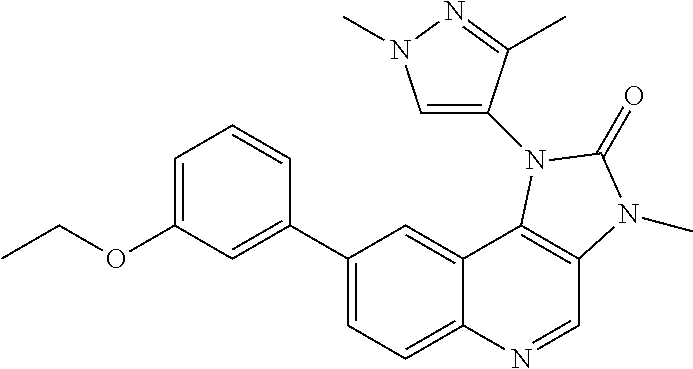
C1(C2=CC(OCC)=CC=C2)=CC=C2C(=C1)C1=C(C=N2)N(C)C(=O)N1C1=CN(C)N=C1C
